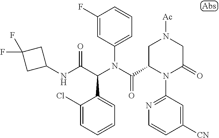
C1(F)=CC(N(C(=O)C2N(C3=NC=CC([CN])=C3)C(=O)CN([Ac])C2)C(C(NC2CC(F)(F)C2)=O)C2=CC=CC=C2Cl)=CC=C1
